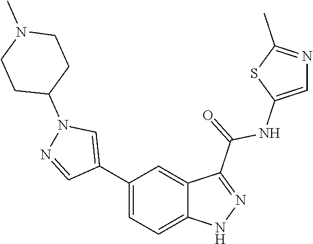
C1(C2=CN(C3CCN(C)CC3)N=C2)=CC=C2C(=C1)C(C(=O)NC1=CN=C(C)S1)=NN2
